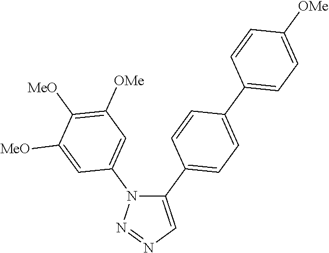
C1(C2=CC=C(C3=CC=C([OMe])C=C3)C=C2)=CN=NN1C1=CC([OMe])=C([MeO])C([MeO])=C1
